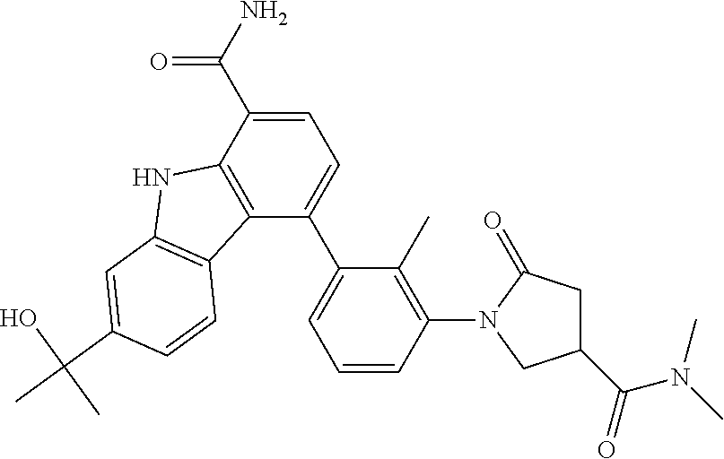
C1(C2=CC=C(C(N)=O)C3=C2C2=C(N3)C=C(C(C)(O)C)C=C2)=CC=CC(N2CC(C(N(C)C)=O)CC2=O)=C1C
